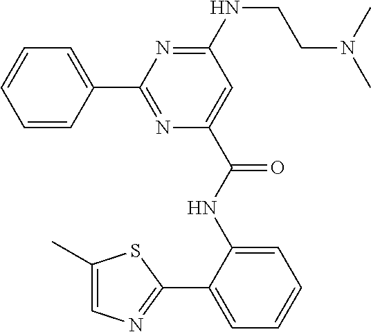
C1=CC(C2=NC(C(=O)NC3=CC=CC=C3C3=NC=C(C)S3)=CC(NCCN(C)C)=N2)=CC=C1
